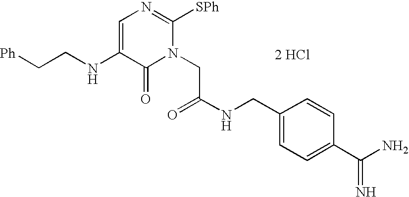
[2 HCl].[Ph]CCNC1=CN=C([SPh])N(CC(NCC2=CC=C(C(N)=N)C=C2)=O)C1=O
